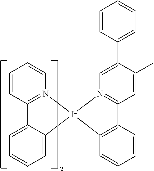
C12=C(C=CC=C1)[Ir]1(N3=C2C=C(C)C(C2=CC=CC=C2)=C3)C2=CC=CC=C2C2=N1C=CC=C2
